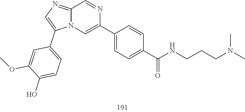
CN(CCCNC(C1=CC=C(C2=CN3C(=NC=C3C3=CC=C(O)C(OC)=C3)C=N2)C=C1)=O)C
